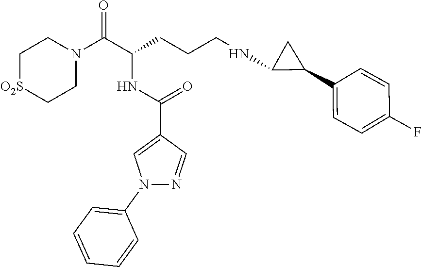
C1[O2S]CCN(C(C(CCCNC2C(C3=CC=C(F)C=C3)C2)NC(C2=CN(C3=CC=CC=C3)N=C2)=O)=O)C1
